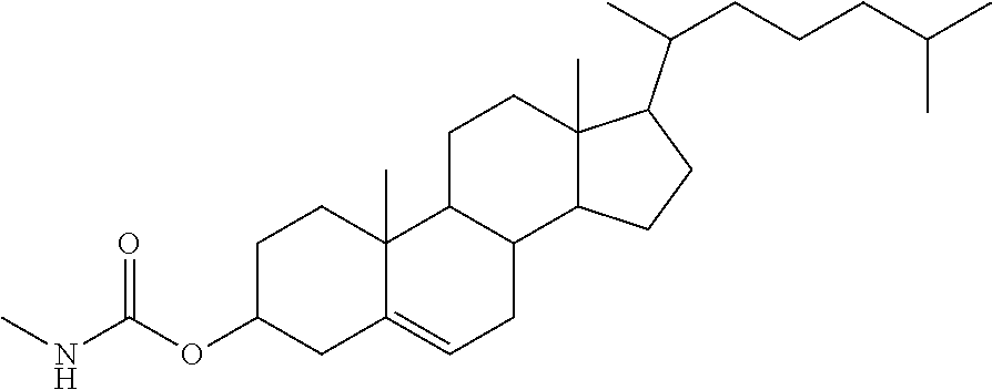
CNC(=O)OC1CCC2(C)C(=CCC3C2CCC2(C)C3CCC2C(C)CCCC(C)C)C1
